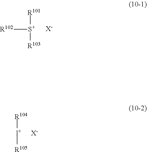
[I+]([R105])[R104].[X-].[S+]([R103])([R101])[R102].[X-]
